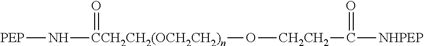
[PEP]N[CCH2CH2(OCH2CH2)n](O[CH2CH2]C([NHPEP])=O)=O
